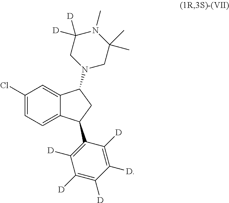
C12=CC(Cl)=CC=C1C(C1=C([D])C([D])=C([D])C([D])=C1[D])CC2N1CC(C)(C)N(C)C([D])([D])C1
